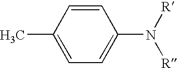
C1=CC(C)=CC=C1N([R])[R]
